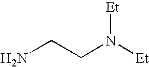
[Et]N([Et])CCN
